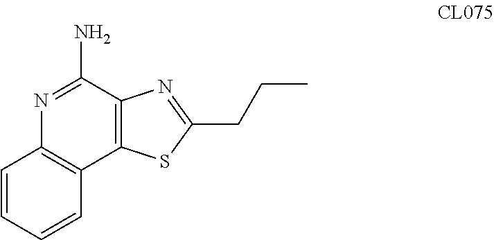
C1=CC=CC2=C1N=C(N)C1=C2SC(CCC)=N1
